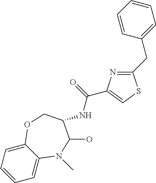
C1=CC=C2C(=C1)N(C)C(O)C(NC(C1=CSC(CC3=CC=CC=C3)=N1)=O)CO2
